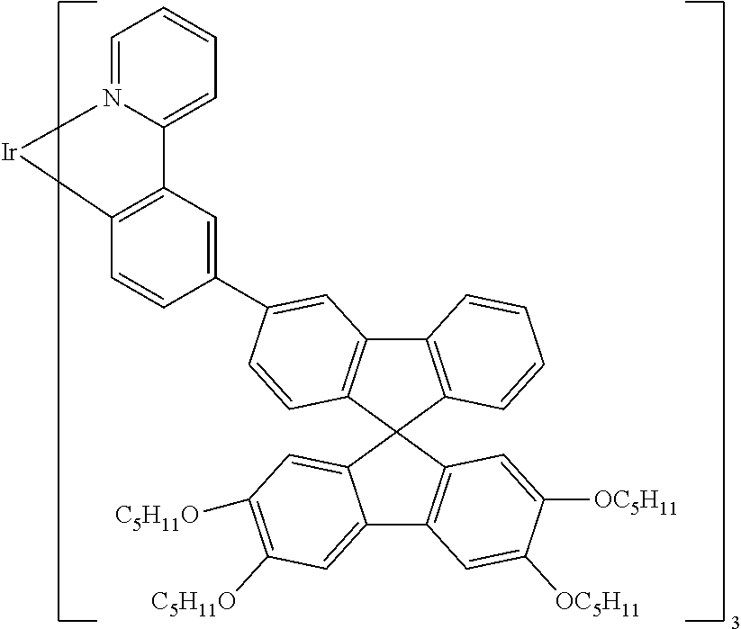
C12=C(C=CC(C3=CC4=C(C=C3)[Ir]N3=CC=CC=C43)=C1)C1(C3=C2C=CC=C3)C2=CC([C5H11O])=C([C5H11O])C=C2C2=C1C=C([OC5H11])C([OC5H11])=C2
